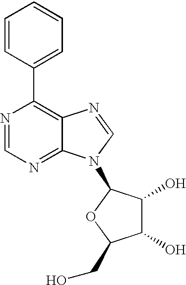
N1=CN=C2C(=C1C1=CC=CC=C1)N=CN2C1C(O)C(O)C(CO)O1
